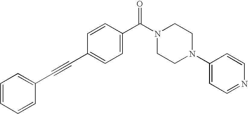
C1=CC=CC(C#CC2=CC=C(C(N3CCN(C4=CC=NC=C4)CC3)=O)C=C2)=C1
